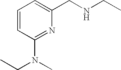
C1=CC(N(CC)C)=NC(CNCC)=C1
